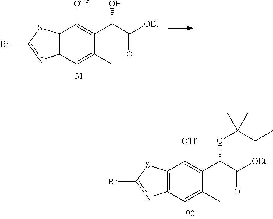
BrC1=NC2=C(S1)C([OTf])=C(C(C([OEt])=O)O)C(C)=C2.BrC1=NC2=C(S1)C([OTf])=C(C(C([OEt])=O)OC(C)(CC)C)C(C)=C2
